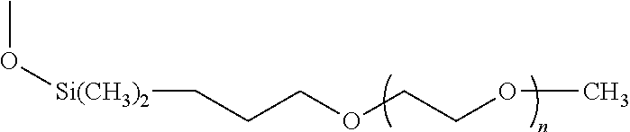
CO[Si(CH3)2]CCCOCCOC
